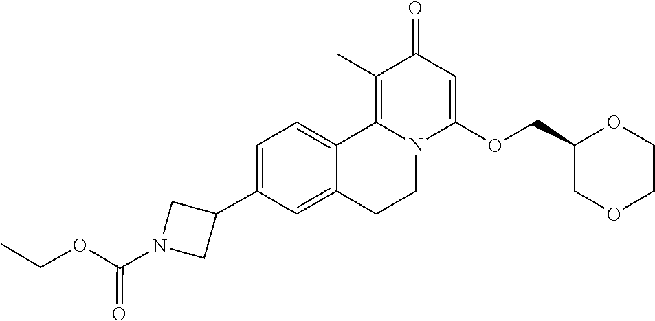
C1=C(C2CN(C(OCC)=O)C2)C=C2C(=C1)C1=C(C)C(=O)C=C(OCC3COCCO3)N1CC2
